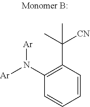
[Ar]N([Ar])C1=C(C(C)([CN])C)C=CC=C1
